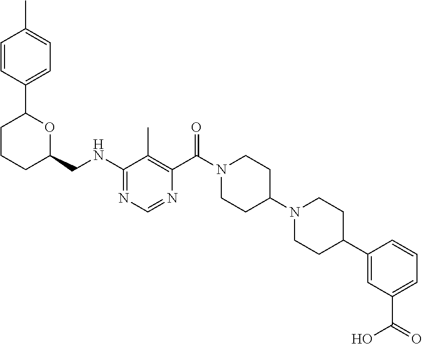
C1=CC(C2CCCC(CNC3=NC=NC(C(N4CCC(N5CCC(C6=CC(C(=O)O)=CC=C6)CC5)CC4)=O)=C3C)O2)=CC=C1C
